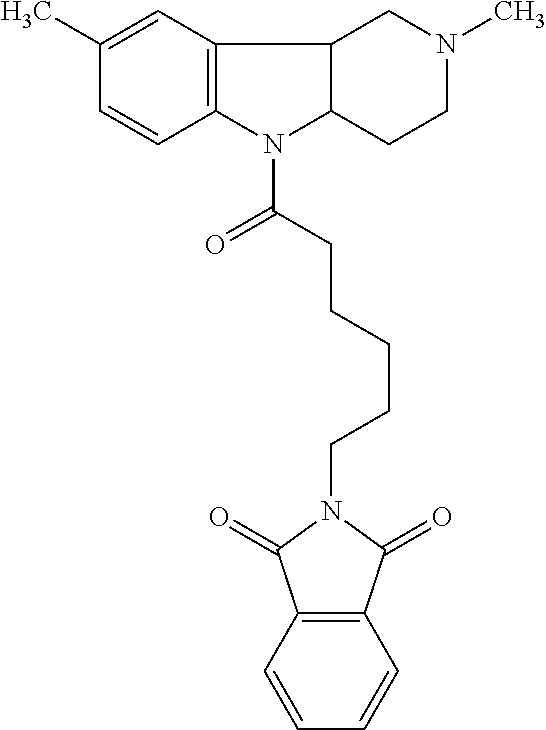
C1(C)=CC2=C(C=C1)N(C(CCCCCN1C(=O)C3=C(C1=O)C=CC=C3)=O)C1C2CN(C)CC1
